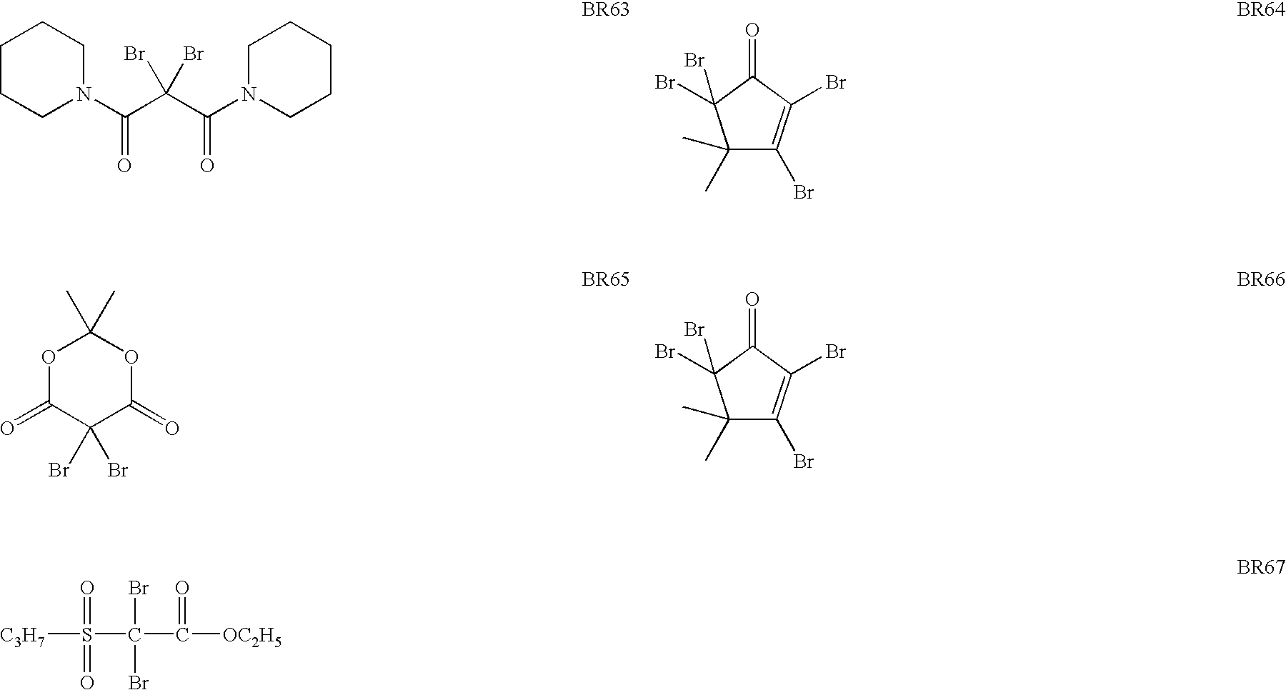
C1CCN(C(C(C(N2CCCCC2)=O)(Br)Br)=O)CC1.C1(C)(C)C(Br)=C(Br)C(=O)C1(Br)Br.O1C(=O)C(Br)(Br)C(=O)OC1(C)C.C1(C)(C)C(Br)=C(Br)C(=O)C1(Br)Br.[C3H7]S(C(C([OC2H5])=O)(Br)Br)(=O)=O
